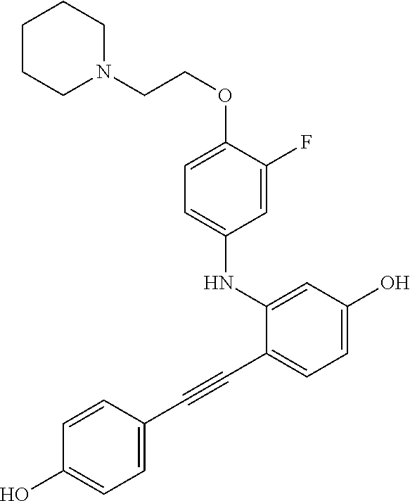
O(CCN1CCCCC1)C1=CC=C(NC2=CC(O)=CC=C2C#CC2=CC=C(O)C=C2)C=C1F
